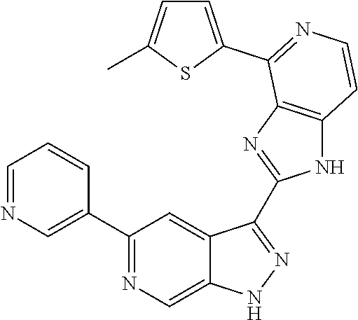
C1=NC=C(C2=NC=C3C(=C2)C(C2=NC4=C(N2)C=CN=C4C2=CC=C(C)S2)=NN3)C=C1
